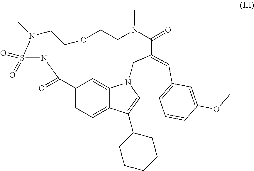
C12=CC=C3C(=C1)N1C(=C3C3CCCCC3)C3=C(C=C(C1)C(=O)N(C)CCOCCN(C)S(=O)(=O)NC2=O)C=C(OC)C=C3
